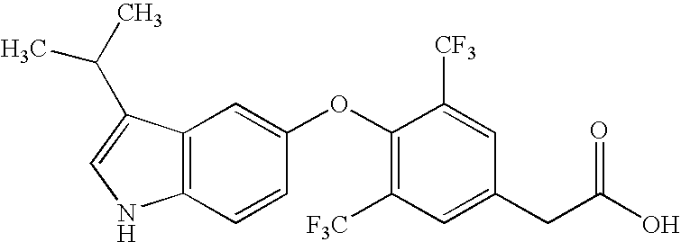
C12=C(C(C(C)C)=CN1)C=C(OC1=C([F3C])C=C(CC(O)=O)C=C1[CF3])C=C2
